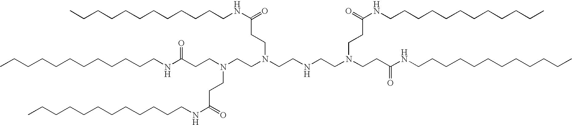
CCCCCCCCCCCCNC(CCN(CCN(CCNCCN(CCC(NCCCCCCCCCCCC)=O)CCC(=O)NCCCCCCCCCCCC)CCC(=O)NCCCCCCCCCCCC)CCC(=O)NCCCCCCCCCCCC)=O
